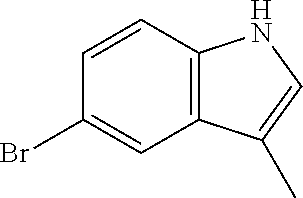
C1=CC2=C(C=C1Br)C(C)=CN2
